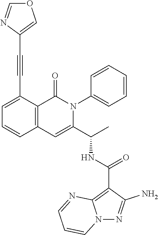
C1=C(C#CC2=COC=N2)C2=C(C=C1)C=C(C(C)NC(C1=C3N(N=C1N)C=CC=N3)=O)N(C1=CC=CC=C1)C2=O
